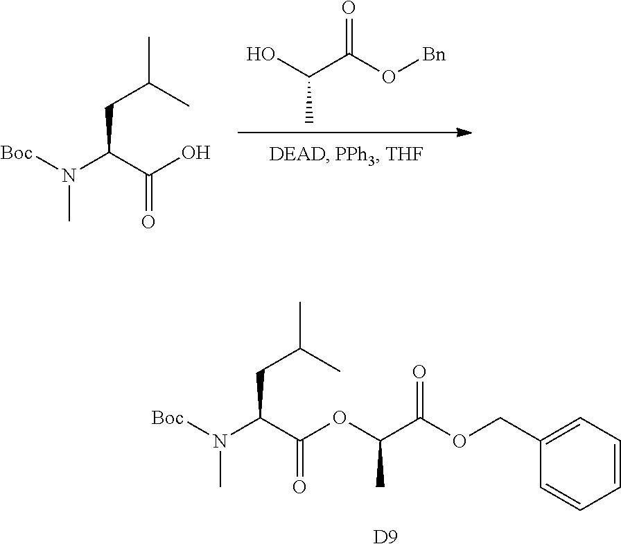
C(C(=O)OCC1=CC=CC=C1)(C)OC(C(N([Boc])C)CC(C)C)=O.[D9].OC(C)C(=O)O[Bn].[Boc]N(C(C(O)=O)CC(C)C)C
